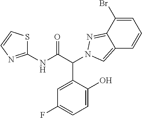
C(C(NC1=NC=CS1)=O)(C1=CC(F)=CC=C1O)N1N=C2C(=C1)C=CC=C2Br
